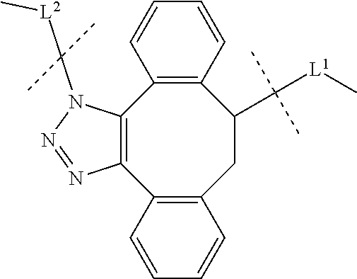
C12=C(CC(C([L1]C)(C)C)C3=C(C4=C1N=NN4C([L2]C)(C)C)C=CC=C3)C=CC=C2
